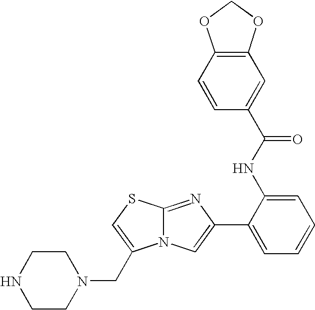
N12C(=NC(C3=CC=CC=C3NC(C3=CC4=C(C=C3)OCO4)=O)=C1)SC=C2CN1CCNCC1
